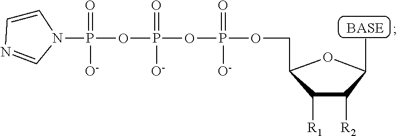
C1=CN=CN1P(OP([O-])(=O)OP([O-])(=O)OCC1C([R1])C([R2])C(C)O1)(=O)[O-]
